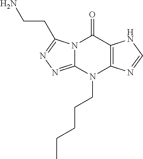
C12=C(N=CN1)N(CCCCC)C1=NN=C(CCN)N1C2=O
